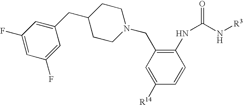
C1([R14])=CC(CN2CCC(CC3=CC(F)=CC(F)=C3)CC2)=C(NC(N[R3])=O)C=C1
